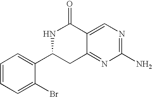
C1=CC=C(Br)C(C2CC3=NC(N)=NC=C3C(=O)N2)=C1
